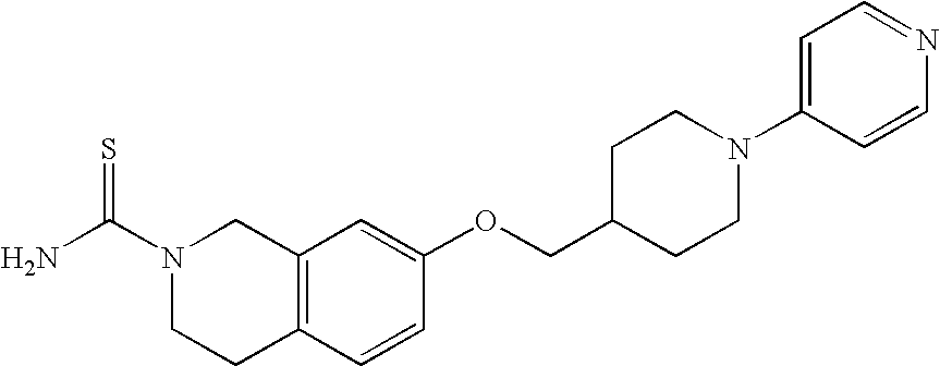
C12=C(C=CC(OCC3CCN(C4=CC=NC=C4)CC3)=C1)CCN(C(N)=S)C2
